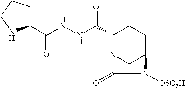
C(NNC(C1N2CC(CC1)N([OSO3H])C2=O)=O)(=O)C1CCCN1
